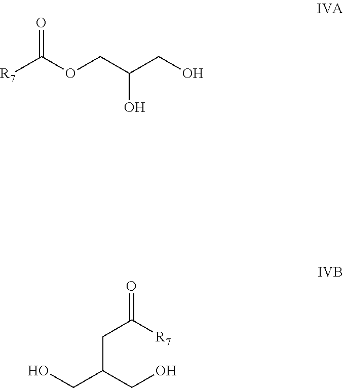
[R7]C(OCC(O)CO)=O.C(C(CO)CO)C([R7])=O
